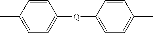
C1=C(C)C=CC([Q]C2=CC=C(C)C=C2)=C1
